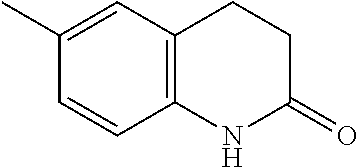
C12=C(NC(=O)CC1)C=CC(C)=C2
